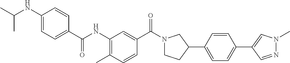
C1(NC(C)C)=CC=C(C(NC2=C(C)C=CC(C(=O)N3CCC(C4=CC=C(C5=CN(C)N=C5)C=C4)C3)=C2)=O)C=C1
